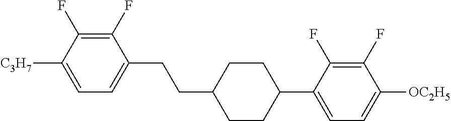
C1(F)=C(F)C([C3H7])=CC=C1CCC1CCC(C2=CC=C([OC2H5])C(F)=C2F)CC1
